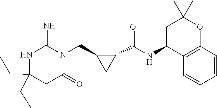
C(C1(CC)NC(=N)N(CC2C(C(NC3C4=C(OC(C)(C)C3)C=CC=C4)=O)C2)C(=O)C1)C
